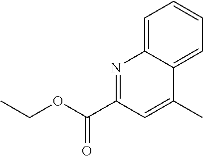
N1=C(C(OCC)=O)C=C(C)C2=CC=CC=C12
